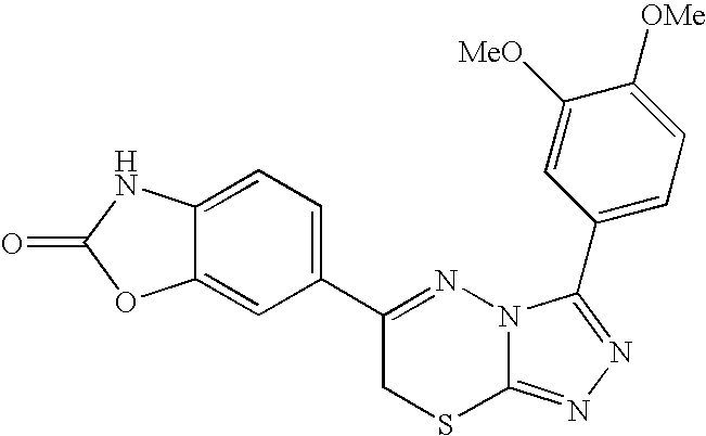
C12=CC(C3=NN4C(=NN=C4C4=CC=C([OMe])C([MeO])=C4)SC3)=CC=C1NC(=O)O2
